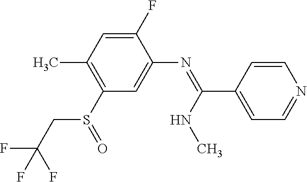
C1(S(=O)CC(F)(F)F)=C(C)C=C(F)C(N=C(NC)C2=CC=NC=C2)=C1
